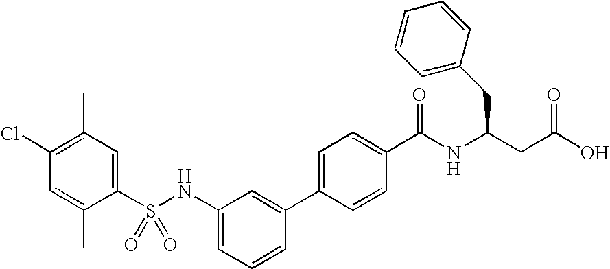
C1(Cl)=C(C)C=C(S(NC2=CC=CC(C3=CC=C(C(NC(CC(O)=O)CC4=CC=CC=C4)=O)C=C3)=C2)(=O)=O)C(C)=C1
